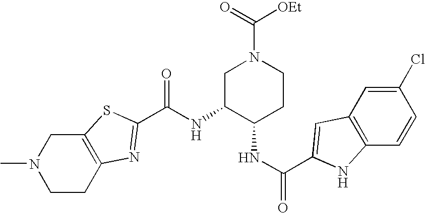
C12=C(CCN(C)C1)N=C(C(NC1C(NC(=O)C3=CC4=C(C=CC(Cl)=C4)N3)CCN(C(=O)[OEt])C1)=O)S2
